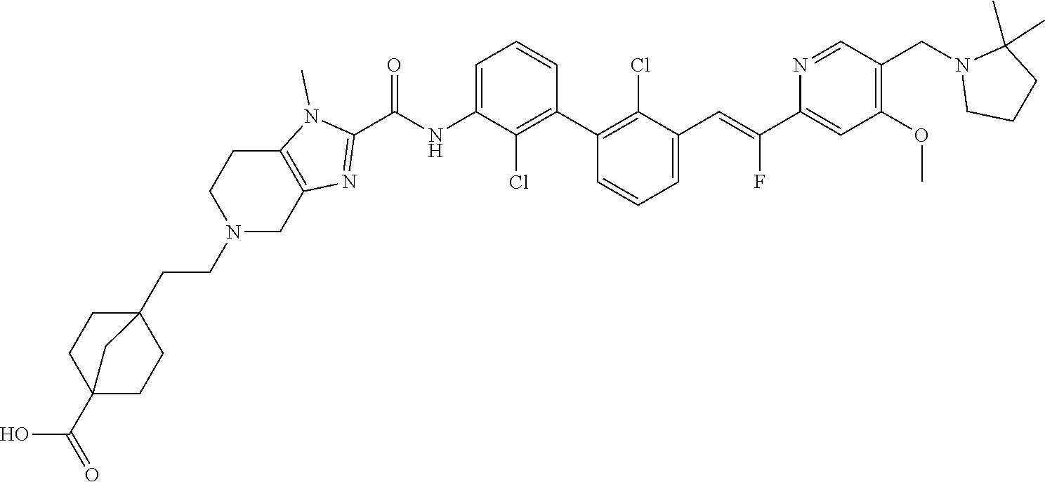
C1(C2=C(Cl)C(C=C(C3=CC(OC)=C(CN4CCCC4(C)C)C=N3)F)=CC=C2)=C(Cl)C(NC(C2=NC3=C(N2C)CCN(CCC24CCC(C(O)=O)(CC2)C4)C3)=O)=CC=C1
